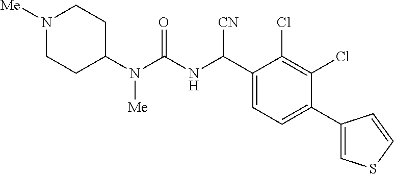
C1(N(C(NC(C2=CC=C(C3=CSC=C3)C(Cl)=C2Cl)[CN])=O)[Me])CCN([Me])CC1
